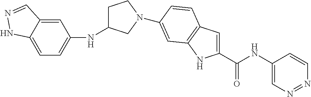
C1C(NC2=CC=C3C(=C2)C=NN3)CN(C2=CC3=C(C=C(C(NC4=CN=NC=C4)=O)N3)C=C2)C1
